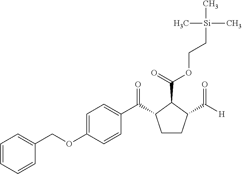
C1=C(OCC2=CC=CC=C2)C=CC(C(=O)C2CCC(C([H])=O)C2C(=O)OCC[Si](C)(C)C)=C1
